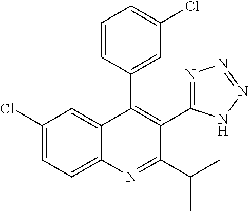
C1(Cl)=CC=C2C(=C1)C(C1=CC(Cl)=CC=C1)=C(C1=NN=NN1)C(C(C)C)=N2
